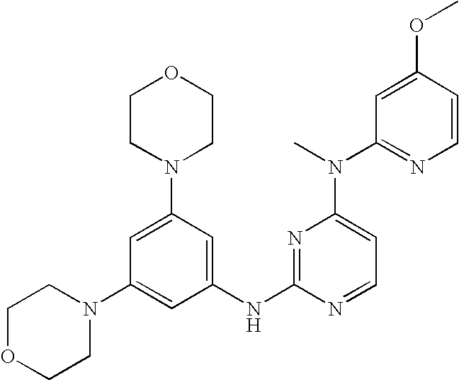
N1=C(NC2=CC(N3CCOCC3)=CC(N3CCOCC3)=C2)N=CC=C1N(C)C1=NC=CC(OC)=C1
